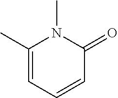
C1(C)=CC=CC(=O)N1C
